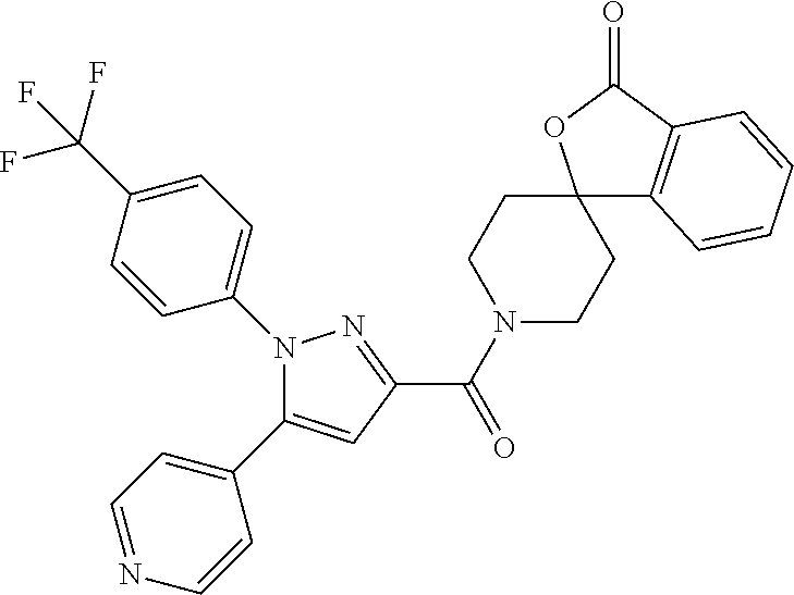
C1(C(N2CCC3(CC2)C2=C(C(=O)O3)C=CC=C2)=O)=NN(C2=CC=C(C(F)(F)F)C=C2)C(C2=CC=NC=C2)=C1
